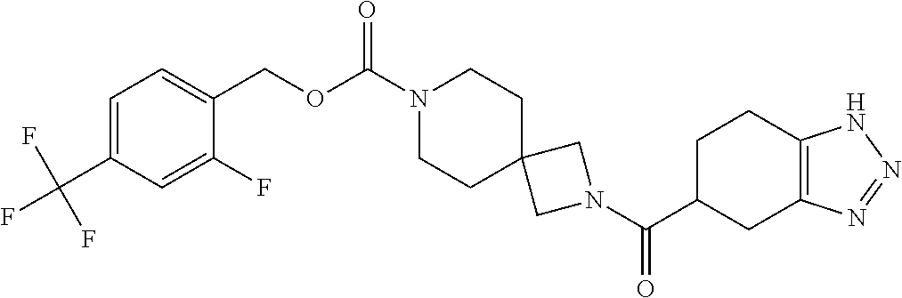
N1(C(C2CC3=C(CC2)NN=N3)=O)CC2(C1)CCN(C(OCC1=CC=C(C(F)(F)F)C=C1F)=O)CC2
